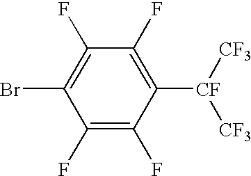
C1(F)=C(F)C([CF]([CF3])[CF3])=C(F)C(F)=C1Br
